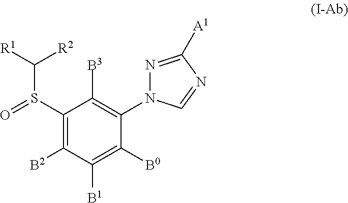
C1(S(C([R1])[R2])=O)=C([B2])C([B1])=C([B0])C(N2N=C([A1])N=C2)=C1[B3]
